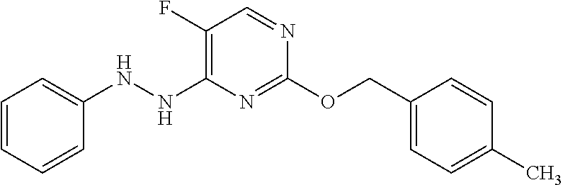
C1(COC2=NC(NNC3=CC=CC=C3)=C(F)C=N2)=CC=C(C)C=C1
